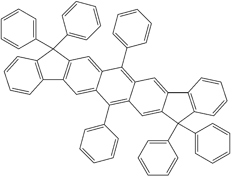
C12=C(C(C3=CC=CC=C3)(C3=CC=CC=C3)C3=C1C=C1C(=C3)C(C3=CC=CC=C3)=C3C(=C1C1=CC=CC=C1)C=C1C(=C3)C3=C(C1(C1=CC=CC=C1)C1=CC=CC=C1)C=CC=C3)C=CC=C2
